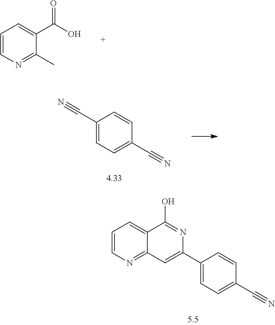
C1=CN=C(C)C(C(=O)O)=C1.C1(C#N)=CC=C(C#N)C=C1.C1=CN=C2C(=C1)C(O)=NC(C1=CC=C(C#N)C=C1)=C2
